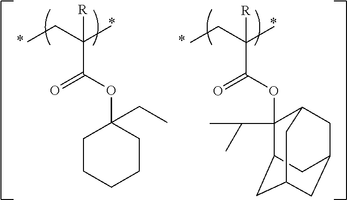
CCC(C)([R])C(=O)OC1(CC)CCCCC1.CCC(C)([R])C(=O)OC1(C(C)C)C2CC3CC(CC1C3)C2
